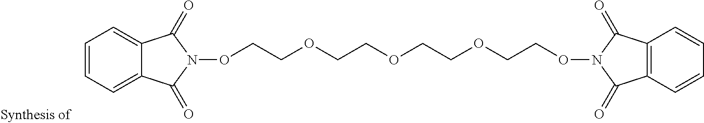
O(CCOCCOCCOCCON1C(=O)C2=C(C=CC=C2)C1=O)N1C(=O)C2=CC=CC=C2C1=O
